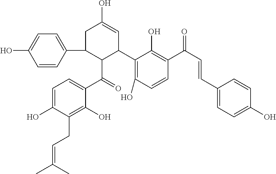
C1=CC(C2C(C(=O)C3=CC=C(O)C(CC=C(C)C)=C3O)C(C3=C(O)C=CC(C(C=CC4=CC=C(O)C=C4)=O)=C3O)C=C(O)C2)=CC=C1O
